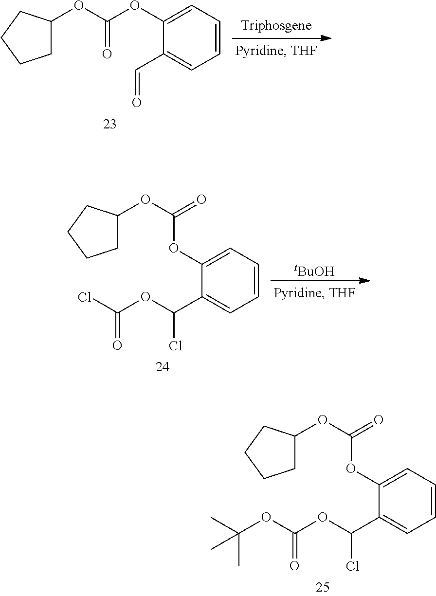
C1C(OC(OC2=CC=CC=C2C=O)=O)CCC1.C1C(OC(=O)OC2=CC=CC=C2C(OC(Cl)=O)Cl)CCC1.[tBuOH].C1C(OC(=O)OC2=CC=CC=C2C(OC(OC(C)(C)C)=O)Cl)CCC1
